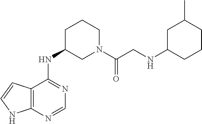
C12=C(N=CN=C1NC1CN(C(CNC3CCCC(C)C3)=O)CCC1)NC=C2
